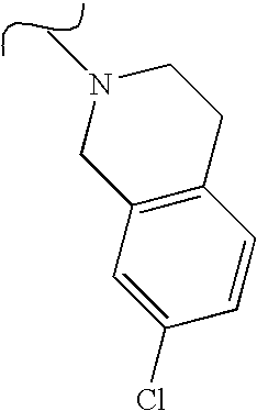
C1N(C)CC2=C(C1)C=CC(Cl)=C2
